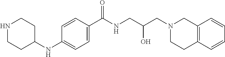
C1=C(C(NCC(CN2CC3=C(CC2)C=CC=C3)O)=O)C=CC(NC2CCNCC2)=C1
